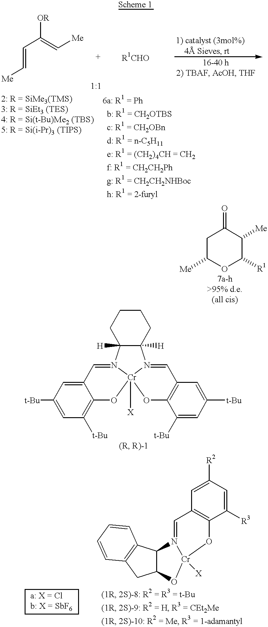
C(C=C[Me])(=C[Me])[OR].C1C([Me])OC([R1])C([Me])C1=O.C1CCC2([H])C([H])(C1)N1=CC3=C(O[Cr]14([X])N2=CC1=CC([t-Bu])=CC([t-Bu])=C1O4)C([t-Bu])=CC([t-Bu])=C3.C1=C([R3])C2=C(C=C1[R2])C=N1C3C(CC4=C3C=CC=C4)O[Cr]1([X])O2
